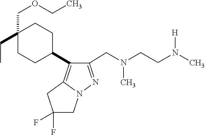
N(C)(CC1=NN2C(=C1C1CCC(COCC)(CC)CC1)CC(F)(F)C2)CCN(C)[H]
